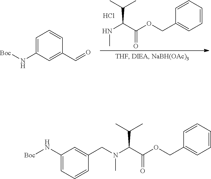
C1=CC=CC(COC(C(NC)C(C)C)=O)=C1.Cl.C1=C(N[Boc])C=C(C=O)C=C1.C1=C(N[Boc])C=C(CN(C(C(OCC2=CC=CC=C2)=O)C(C)C)C)C=C1
